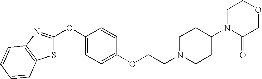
S1C(OC2=CC=C(OCCN3CCC(N4C(=O)COCC4)CC3)C=C2)=NC2=C1C=CC=C2
